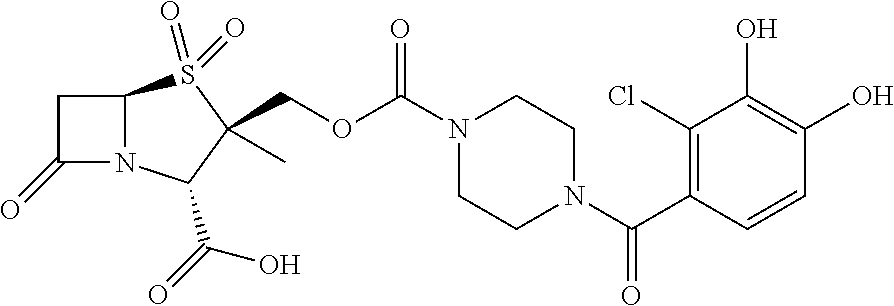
C1C(=O)N2C1S(=O)(=O)C(COC(N1CCN(C(C3=C(Cl)C(O)=C(O)C=C3)=O)CC1)=O)(C)C2C(=O)O
